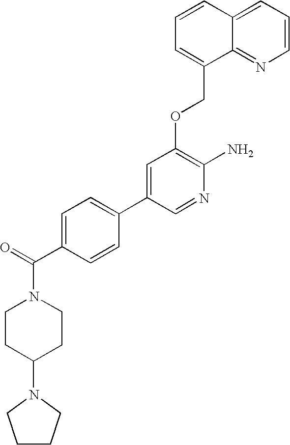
C1=CC=C2C(=N1)C(COC1=C(N)N=CC(C3=CC=C(C(=O)N4CCC(N5CCCC5)CC4)C=C3)=C1)=CC=C2
